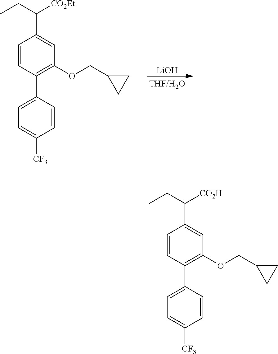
C1=CC(C2=CC=C([CF3])C=C2)=C(OCC2CC2)C=C1C([CO2Et])CC.[LiOH].C1=CC(C2=CC=C([CF3])C=C2)=C(OCC2CC2)C=C1C([CO2H])CC
